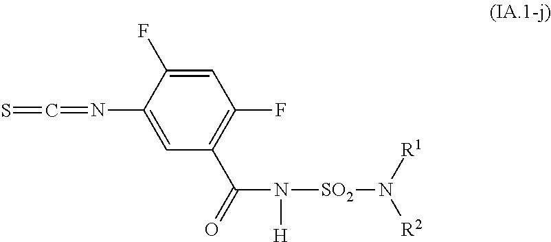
C1=C(F)C(N=C=S)=CC(C(=O)N([H])[SO2]N([R2])[R1])=C1F
